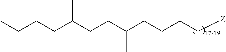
C(C(CCC(CCC(C[Z])C)C)C)CCC
